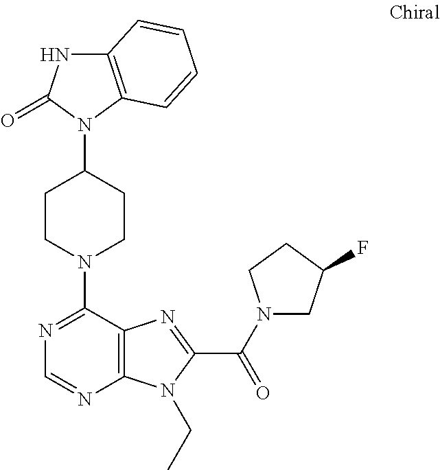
C12=C(C=CC=C1)N(C1CCN(C3=NC=NC4=C3N=C(C(N3CC(F)CC3)=O)N4CC)CC1)C(=O)N2
